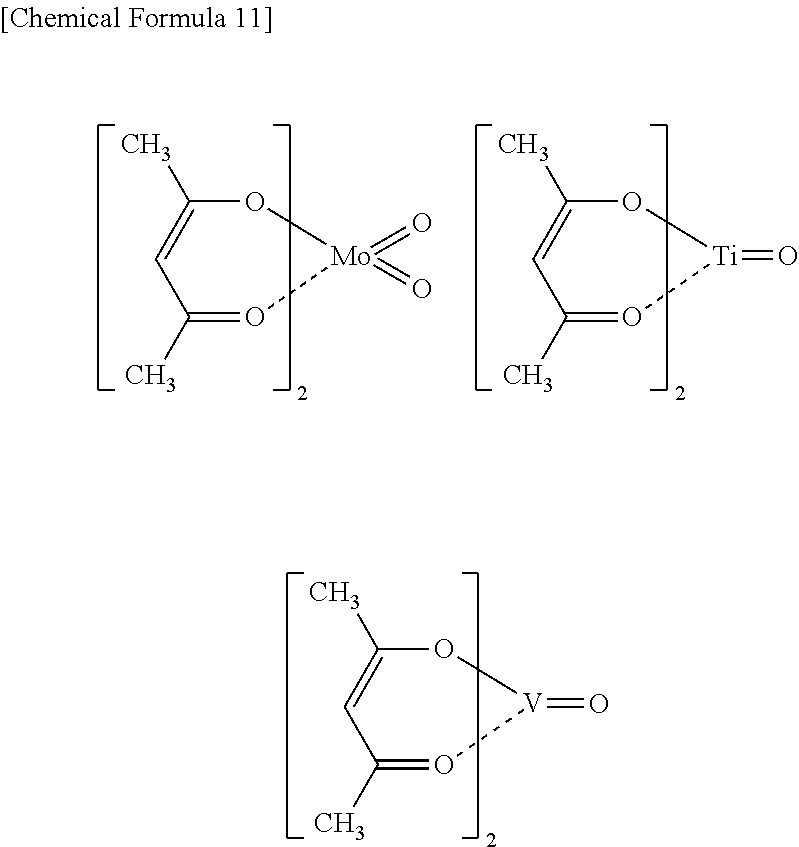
CC1=CC(C)=O[Mo](=O)(=O)O1.CC1=CC(C)=O[Ti](=O)O1.CC1=CC(C)=O[V](=O)O1
